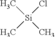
C[Si](C)(Cl)C
